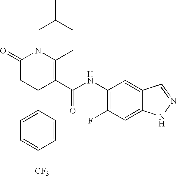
C1(=O)CC(C2=CC=C([CF3])C=C2)C(C(NC2=C(F)C=C3C(=C2)C=NN3)=O)=C(C)N1CC(C)C
